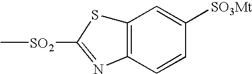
C[SO2]C1=NC2=C(C=C([SO3Mt])C=C2)S1
